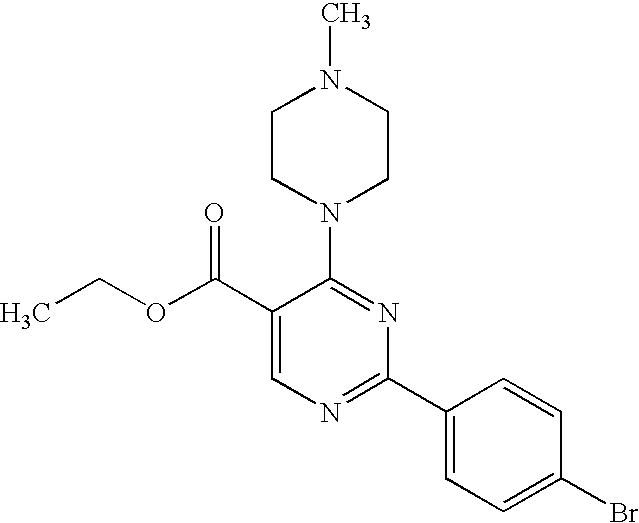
C1(C(OCC)=O)=CN=C(C2=CC=C(Br)C=C2)N=C1N1CCN(C)CC1
